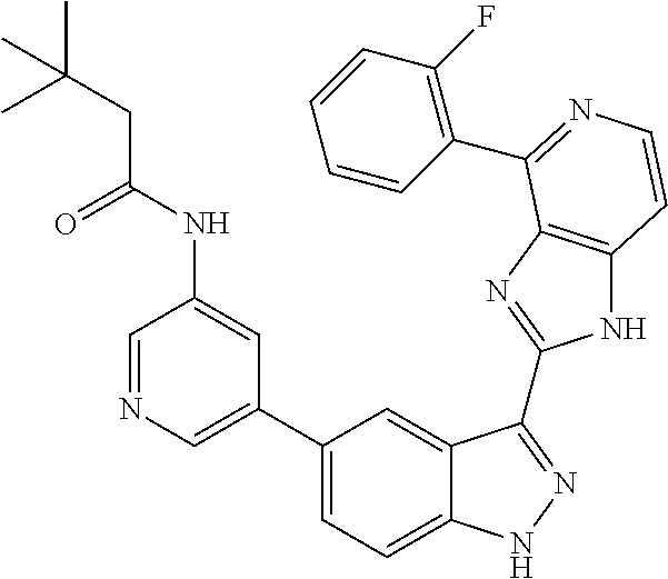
C1(C2=CN=CC(NC(CC(C)(C)C)=O)=C2)=CC=C2C(=C1)C(C1=NC3=C(N1)C=CN=C3C1=C(F)C=CC=C1)=NN2
